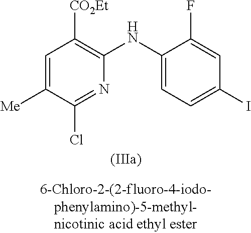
C1=C([Me])C(Cl)=NC(NC2=CC=C(I)C=C2F)=C1[CO2Et]
